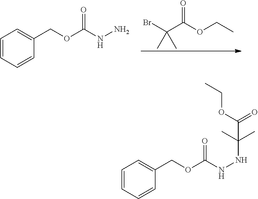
C1=CC=CC(COC(NN)=O)=C1.C(C(OCC)=O)(Br)(C)C.C1=CC=CC(COC(NNC(C)(C)C(OCC)=O)=O)=C1
